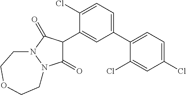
C1(C2C(=O)N3N(C2=O)CCOCC3)=CC(C2=CC=C(Cl)C=C2Cl)=CC=C1Cl
